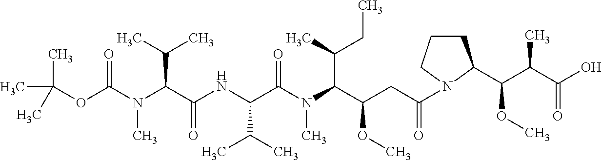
CC(C)(C)OC(N(C(C(NC(C(N(C(C(CC(=O)N1CCCC1C(C(C(O)=O)C)OC)OC)C(C)CC)C)=O)C(C)C)=O)C(C)C)C)=O
